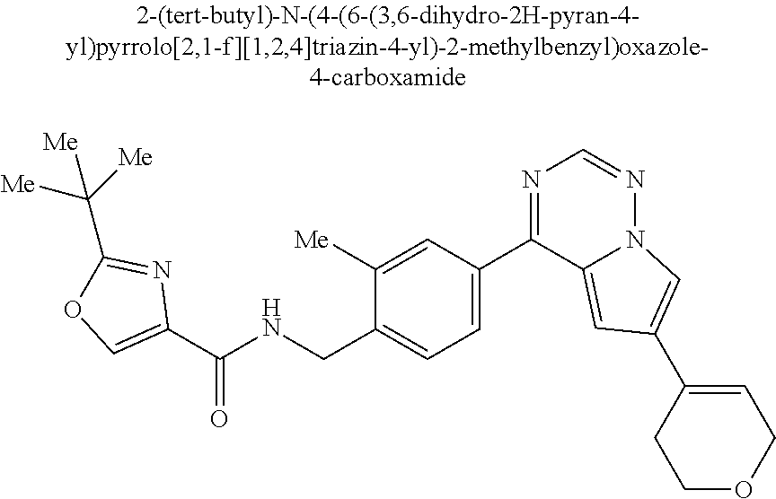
C1(C(NCC2=CC=C(C3=NC=NN4C3=CC(C3=CCOCC3)=C4)C=C2[Me])=O)=COC(C([Me])([Me])[Me])=N1
